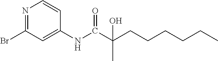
N1=C(Br)C=C(NC(C(CCCCCC)(C)O)=O)C=C1
